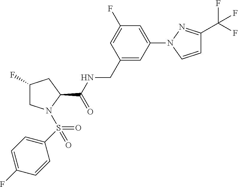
N1(C2=CC(F)=CC(CNC(C3CC(F)CN3S(=O)(C3=CC=C(F)C=C3)=O)=O)=C2)C=CC(C(F)(F)F)=N1
